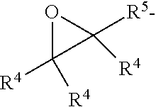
C1([R4])([R4])C([R4])([R5-])O1
